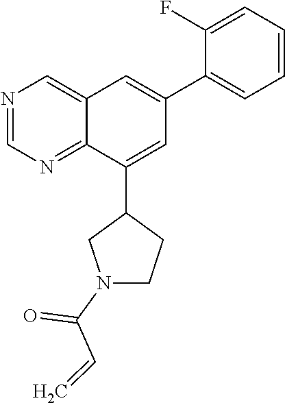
C1(C2=CC(C3=CC=CC=C3F)=CC3=CN=CN=C23)CN(C(C=C)=O)CC1
